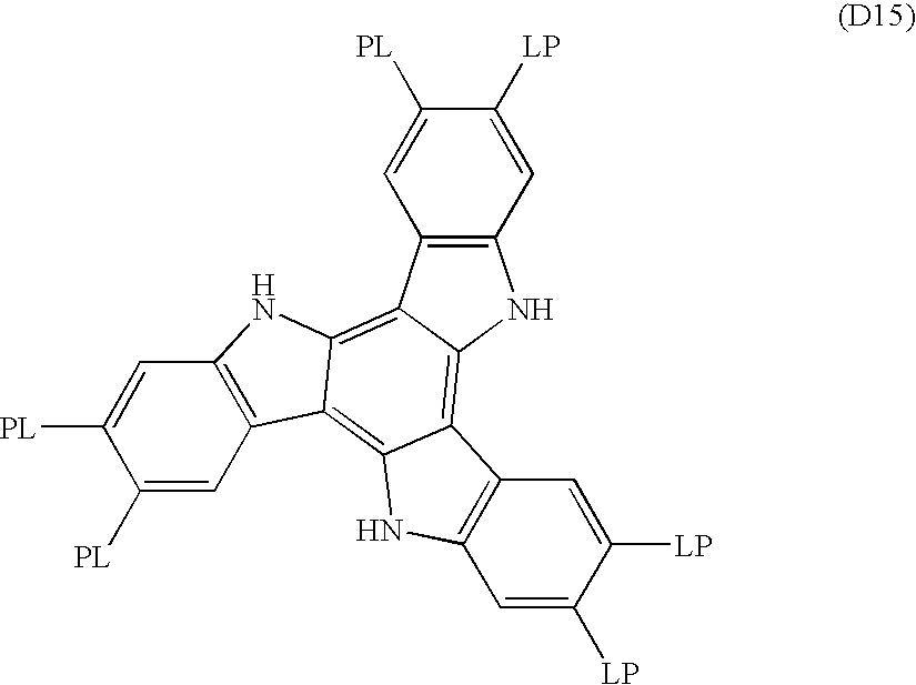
C1([PL])=CC2=C(C=C1[PL])NC1=C3C(=C4C(=C21)NC1=C4C=C([LP])C([LP])=C1)NC1=C3C=C([PL])C([LP])=C1
